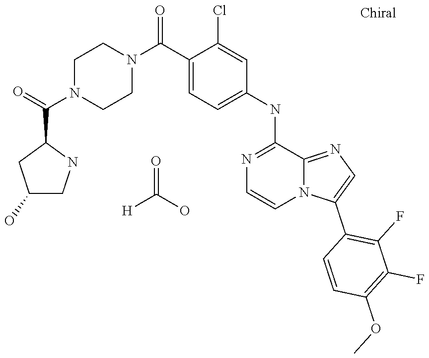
C1=C(Cl)C(C(N2CCN(C(C3CC(O)CN3)=O)CC2)=O)=CC=C1NC1=NC=CN2C1=NC=C2C1=C(F)C(F)=C(OC)C=C1.[H]C(O)=O
